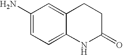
NC1=CC=C2C(=C1)CCC(=O)N2
